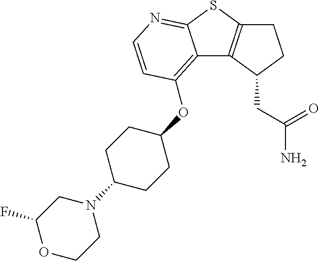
C12=C(C(CC(N)=O)CC1)C1=C(OC3CCC(N4CCOC(F)C4)CC3)C=CN=C1S2
